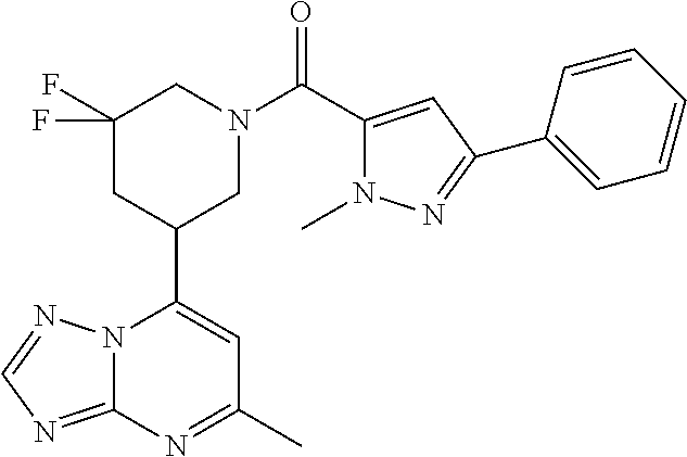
N12C(=NC=N1)N=C(C)C=C2C1CN(C(=O)C2=CC(C3=CC=CC=C3)=NN2C)CC(F)(F)C1
